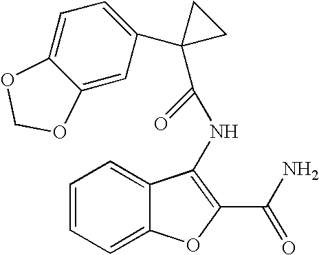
C1=CC=C2C(=C1)C(NC(C1(C3=CC=C4C(=C3)OCO4)CC1)=O)=C(C(N)=O)O2
